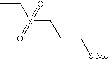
CCS(CCC[S-Me])(=O)=O
